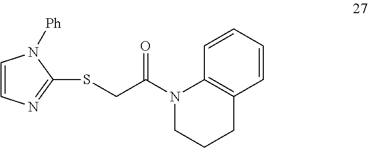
C1=CN([Ph])C(SCC(N2CCCC3=C2C=CC=C3)=O)=N1
